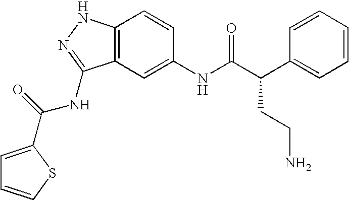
C12=C(C=C(NC(C(C3=CC=CC=C3)CCN)=O)C=C1)C(NC(=O)C1=CC=CS1)=NN2
